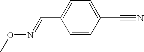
CON=CC1=CC=C(C#N)C=C1
